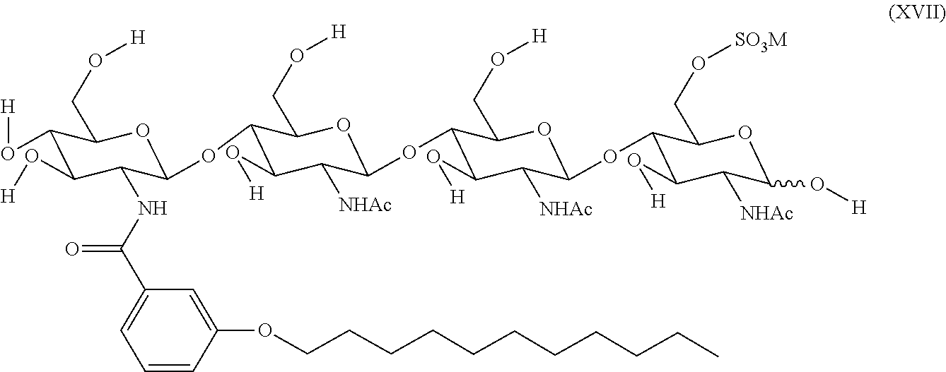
C1(O[H])C(O[H])C(NC(C2=CC=CC(OCCCCCCCCCCC)=C2)=O)C(OC2C(O[H])C([NHAc])C(OC3C(O[H])C([NHAc])C(OC4C(O[H])C([NHAc])C(O[H])OC4CO[SO3M])OC3CO[H])OC2CO[H])OC1CO[H]
